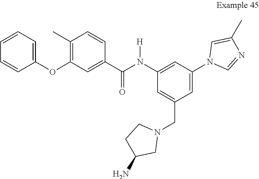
C1=C(CN2CCC(N)C2)C=C(N2C=NC(C)=C2)C=C1N(C(C1=CC(OC2=CC=CC=C2)=C(C)C=C1)=O)[H]
